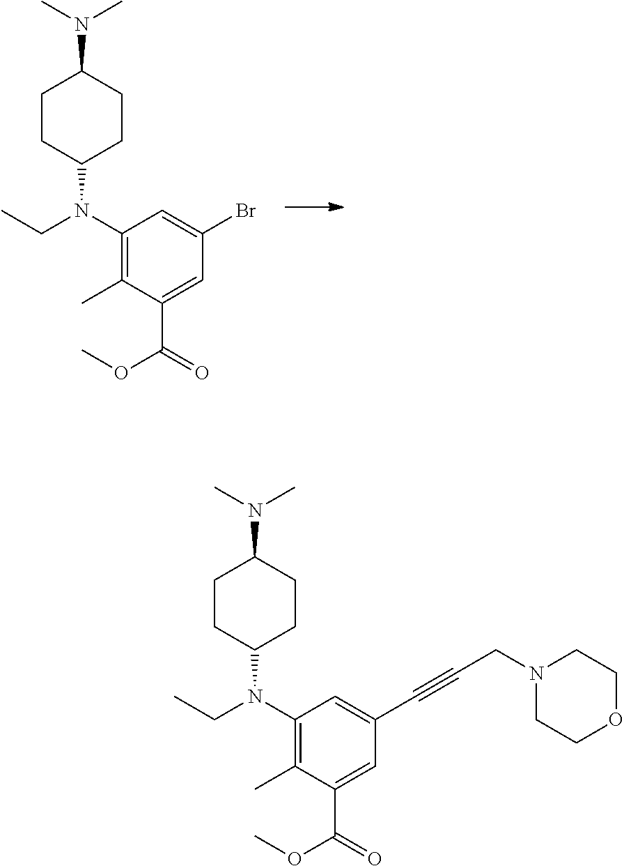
C1CC(N(C2=C(C)C(C(=O)OC)=CC(C#CCN3CCOCC3)=C2)CC)CCC1N(C)C.C1CC(N(C2=C(C)C(C(=O)OC)=CC(Br)=C2)CC)CCC1N(C)C
